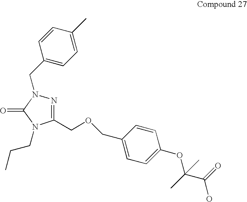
C1(COCC2=CC=C(OC(C(O)=O)(C)C)C=C2)=NN(CC2=CC=C(C)C=C2)C(=O)N1CCC
